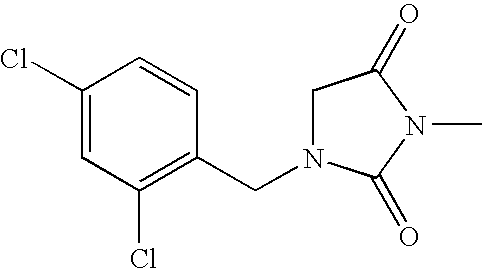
C1(Cl)=CC(Cl)=C(CN2CC(=O)N(C)C2=O)C=C1
